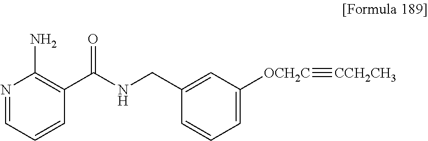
N1=CC=CC(C(NCC2=CC([OCH2C]#[CCH2CH3])=CC=C2)=O)=C1N
